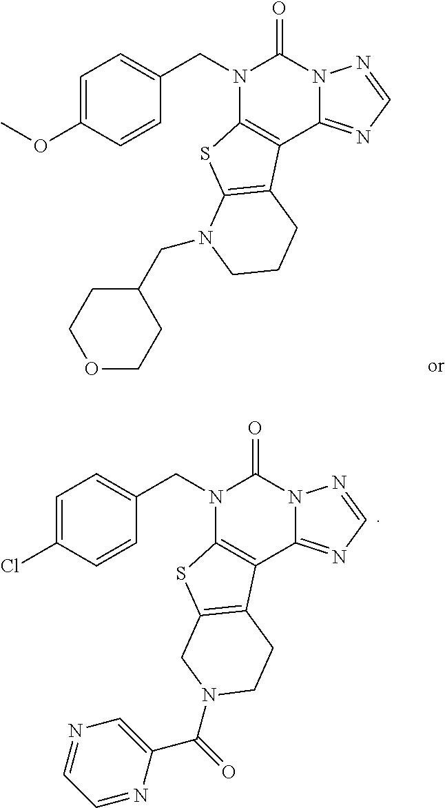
C1=C(OC)C=CC(CN2C(=O)N3C(=NC=N3)C3=C2SC2=C3CCCN2CC2CCOCC2)=C1.C1=C(Cl)C=CC(CN2C(=O)N3C(=NC=N3)C3=C2SC2=C3CCN(C(C3=CN=CC=N3)=O)C2)=C1
